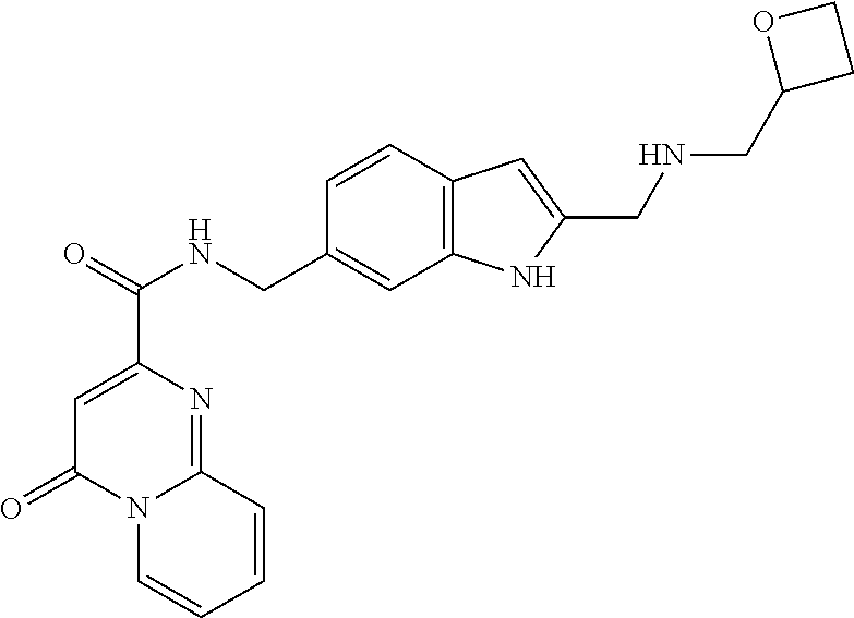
C1=C(C(=O)NCC2=CC3=C(C=C2)C=C(CNCC2CCO2)N3)N=C2N(C1=O)C=CC=C2
